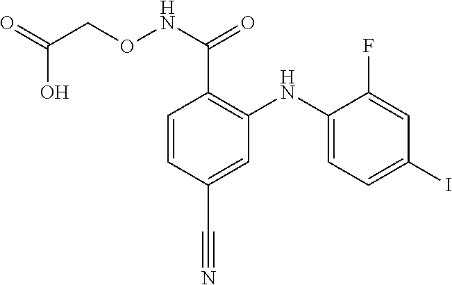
C1=CC(C#N)=CC(NC2=CC=C(I)C=C2F)=C1C(NOCC(=O)O)=O
